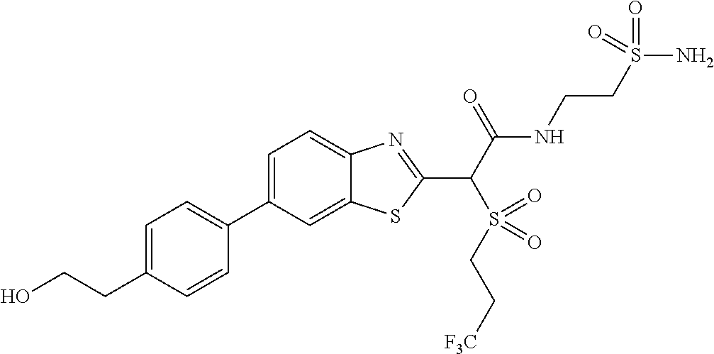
C1(C2=CC=C(CCO)C=C2)=CC=C2C(=C1)SC(C(C(NCCS(N)(=O)=O)=O)S(=O)(CC[F3C])=O)=N2
